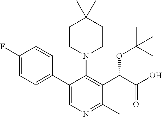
C1CN(C2=C(C(C(=O)O)OC(C)(C)C)C(C)=NC=C2C2=CC=C(F)C=C2)CCC1(C)C
